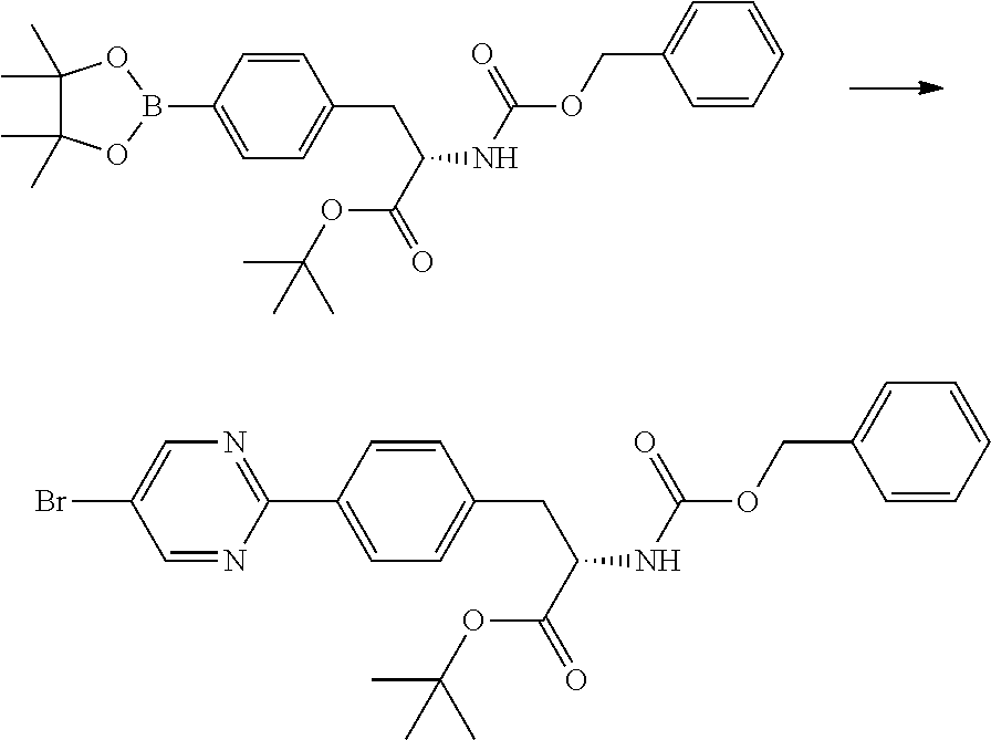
B1(C2=CC=C(CC(NC(OCC3=CC=CC=C3)=O)C(OC(C)(C)C)=O)C=C2)OC(C)(C)C(C)(C)O1.C1(C2=CC=C(CC(NC(OCC3=CC=CC=C3)=O)C(OC(C)(C)C)=O)C=C2)=NC=C(Br)C=N1
